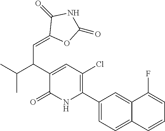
C1(C2=C(Cl)C=C(C(C(C)C)C=C3OC(=O)NC3=O)C(=O)N2)=CC=C2C(=C1)C(F)=CC=C2
